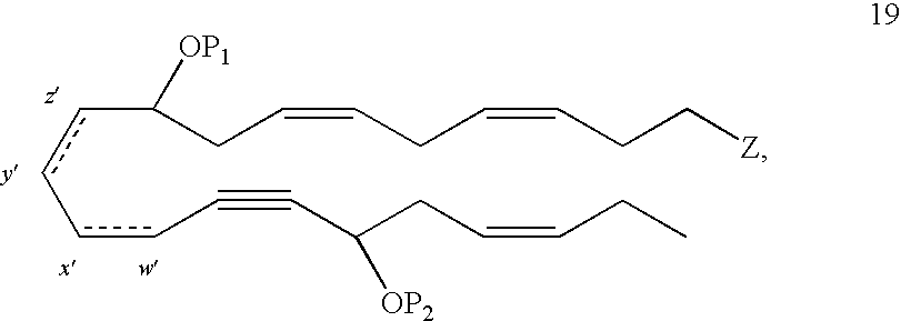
c(cC#CC(CC=CCC)[OP2])-ccC(CC=CCC=CCC[Z])[OP1]
